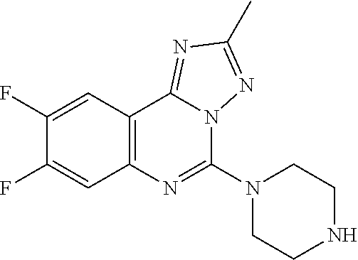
C12=C(C3=NC(C)=NN3C(N3CCNCC3)=N1)C=C(F)C(F)=C2
